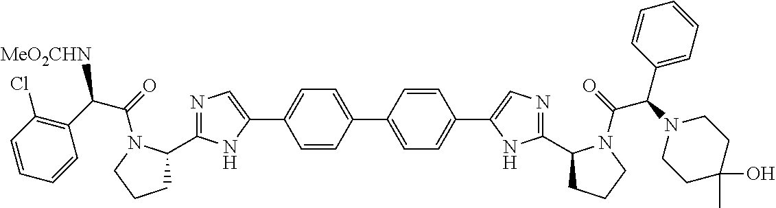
C1C(C2=NC=C(C3=CC=C(C4=CC=C(C5=CN=C(C6CCCN6C(C(C6=CC=CC=C6)N6CCC(O)(C)CC6)=O)N5)C=C4)C=C3)N2)N(C(=O)C(C2=C(Cl)C=CC=C2)[MeO2CHN])CC1
